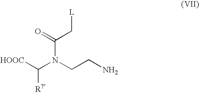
[HOOC]C([R7])N(C(C[L])=O)CCN
